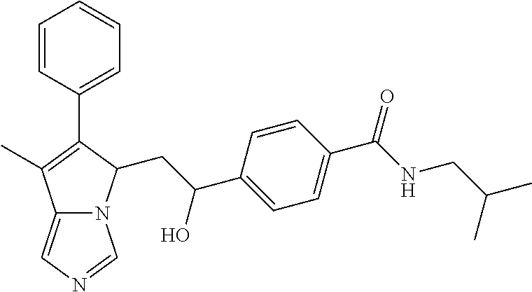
C1=CC(C(NCC(C)C)=O)=CC=C1C(CC1N2C(=CN=C2)C(C)=C1C1=CC=CC=C1)O
